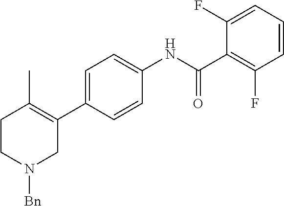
C1=CC=C(F)C(C(NC2=CC=C(C3=C(C)CCN([Bn])C3)C=C2)=O)=C1F
